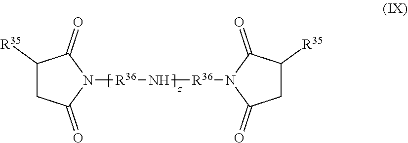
C1([R35])CC(=O)N([R36]N[R36]N2C(=O)CC([R35])C2=O)C1=O
